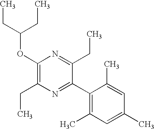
C1(OC(CC)CC)=C(CC)N=C(C2=C(C)C=C(C)C=C2C)C(CC)=N1
